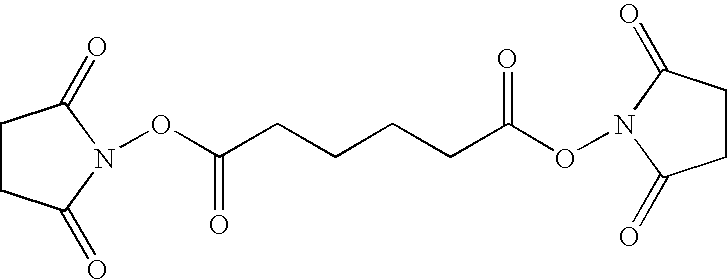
C1CC(=O)N(OC(CCCCC(ON2C(=O)CCC2=O)=O)=O)C1=O
